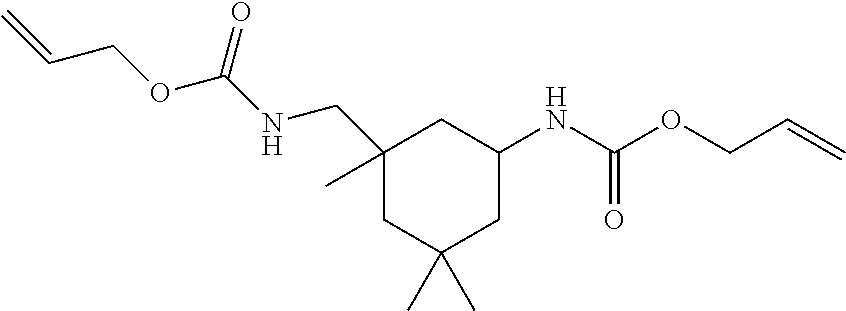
C1(C)(CNC(OCC=C)=O)CC(C)(C)CC(NC(OCC=C)=O)C1
